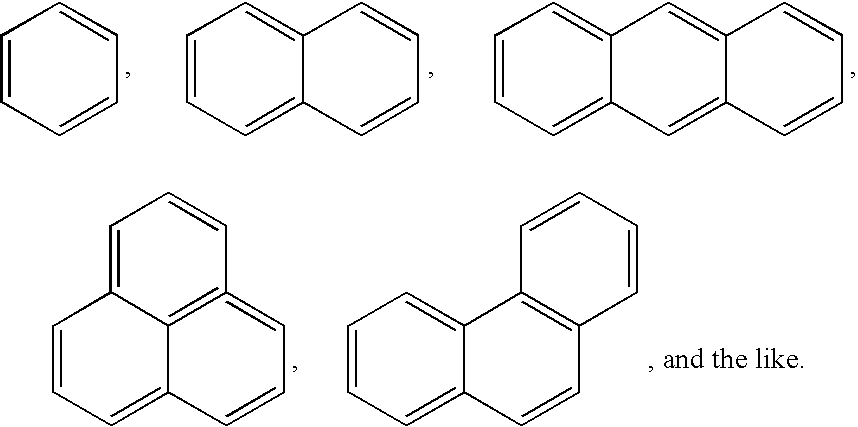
C1=CC=CC=C1.C1=CC=C2C(=C1)C=CC=C2.C1=CC=C2C(=C1)C=C1C(=C2)C=CC=C1.C1=C2C3=C(=CC=CC3=CC=C2)C=C1.C1=C2C3=C(C=CC2=CC=C1)C=CC=C3
